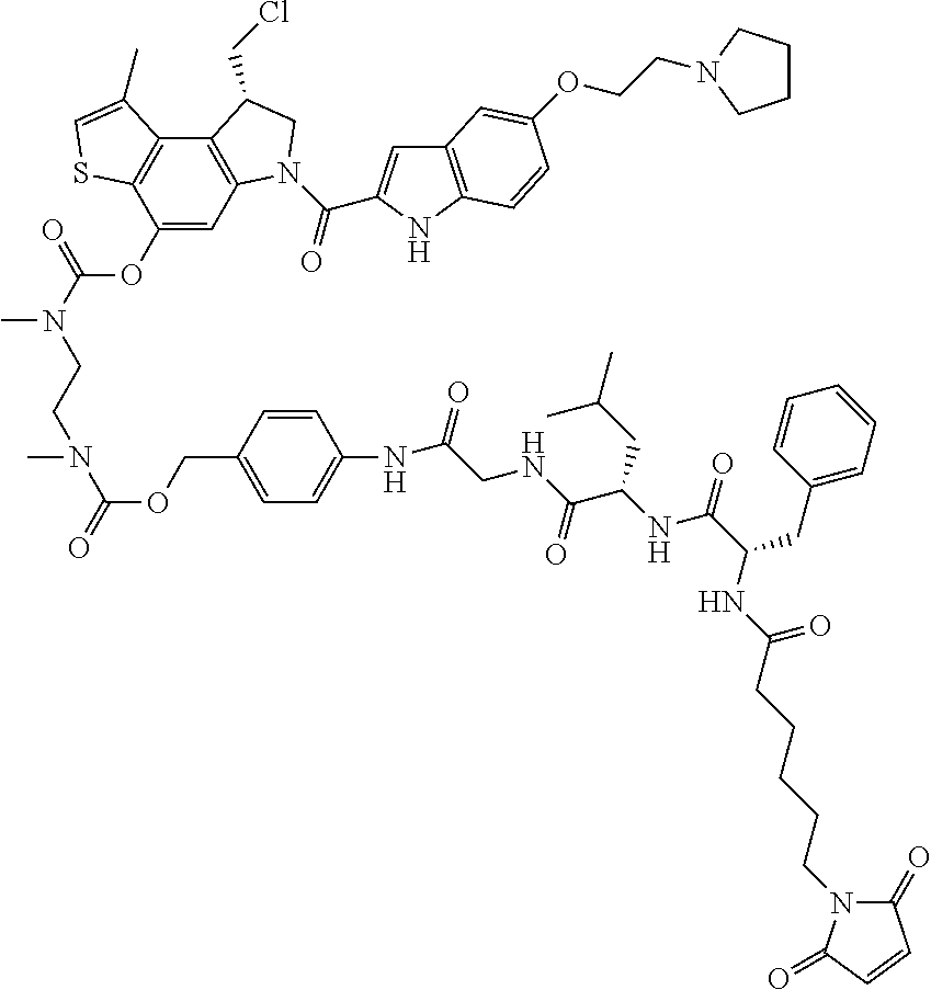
C12=C(C3=C(C(OC(N(CCN(C(=O)OCC4=CC=C(NC(CNC(C(CC(C)C)NC(C(NC(CCCCCN5C(=O)C=CC5=O)=O)CC5=CC=CC=C5)=O)=O)=O)C=C4)C)C)=O)=C1)SC=C3C)C(CCl)CN2C(=O)C1=CC2=C(N1)C=CC(OCCN1CCCC1)=C2
